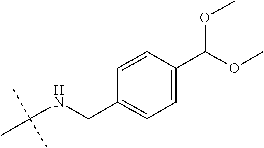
C(NCC1=CC=C(C(OC)OC)C=C1)(C)(C)C
